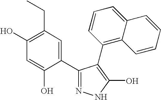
C1(C2=CC(CC)=C(O)C=C2O)=NNC(O)=C1C1=C2C(=CC=C1)C=CC=C2
